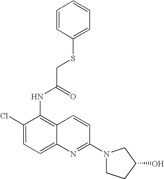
C1=CC(SCC(=O)NC2=C3C(=CC=C2Cl)N=C(N2CCC(O)C2)C=C3)=CC=C1
